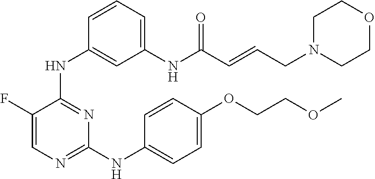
N(C1=NC=C(F)C(NC2=CC(NC(C=CCN3CCOCC3)=O)=CC=C2)=N1)C1=CC=C(OCCOC)C=C1
